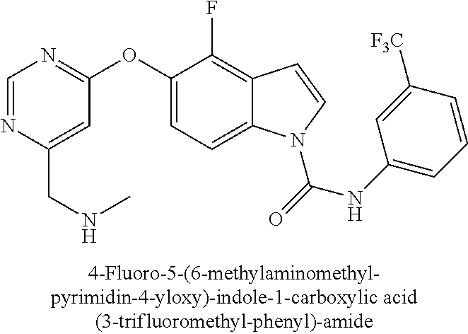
C1=NC(CNC)=CC(OC2=CC=C3C(=C2F)C=CN3C(=O)NC2=CC=CC([F3C])=C2)=N1
